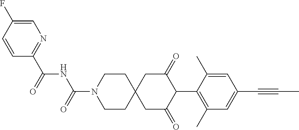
C1CN(C(=O)NC(C2=NC=C(F)C=C2)=O)CCC12CC(=O)C(C1=C(C)C=C(C#CC)C=C1C)C(=O)C2
